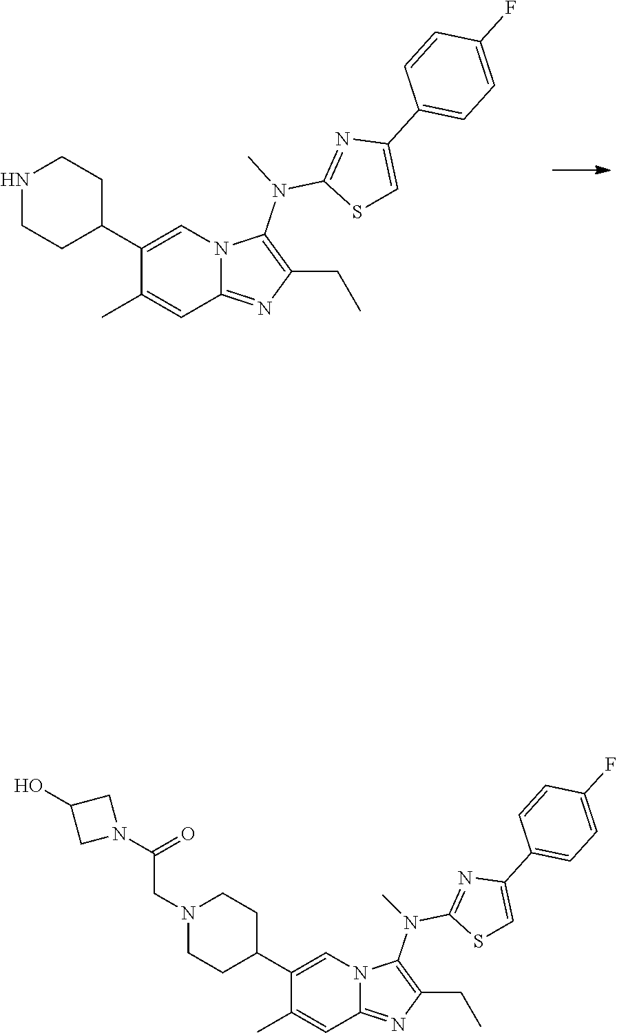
C1(C)=CC2=NC(CC)=C(N(C)C3=NC(C4=CC=C(F)C=C4)=CS3)N2C=C1C1CCNCC1.N1(CC(N2CC(O)C2)=O)CCC(C2=CN3C(=NC(CC)=C3N(C3=NC(C4=CC=C(F)C=C4)=CS3)C)C=C2C)CC1
